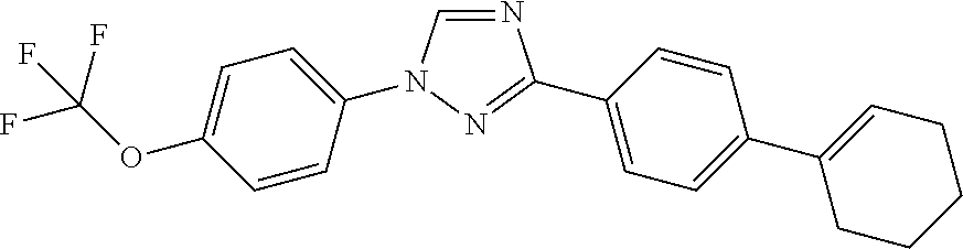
N1=CN(C2=CC=C(OC(F)(F)F)C=C2)N=C1C1=CC=C(C2=CCCCC2)C=C1
